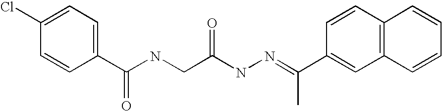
C1=C(Cl)C=CC(C(NCC(NN=C(C2=CC3=C(C=C2)C=CC=C3)C)=O)=O)=C1
